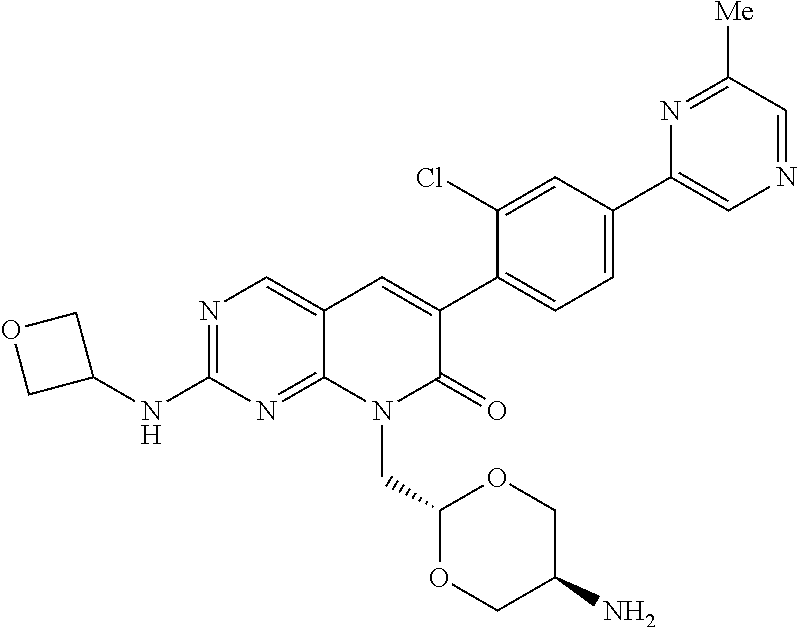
N1=C(NC2COC2)N=C2C(=C1)C=C(C1=CC=C(C3=CN=CC([Me])=N3)C=C1Cl)C(=O)N2CC1OCC(N)CO1
